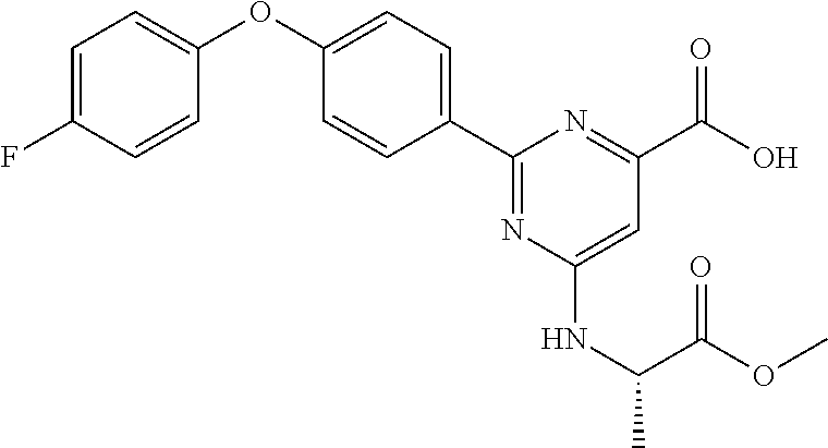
C1=C(F)C=CC(OC2=CC=C(C3=NC(NC(C)C(OC)=O)=CC(C(O)=O)=N3)C=C2)=C1
